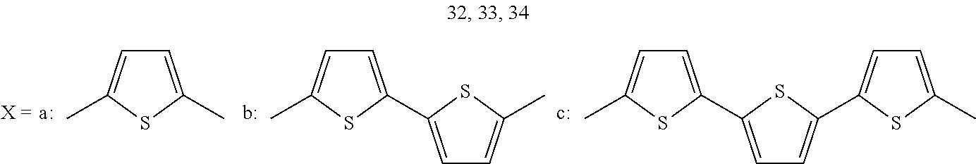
C1=C(C)SC(C)=C1.C1=C(C2=CC=C(C)S2)SC(C)=C1.C1=C(C2=CC=C(C3=CC=C(C)S3)S2)SC(C)=C1
